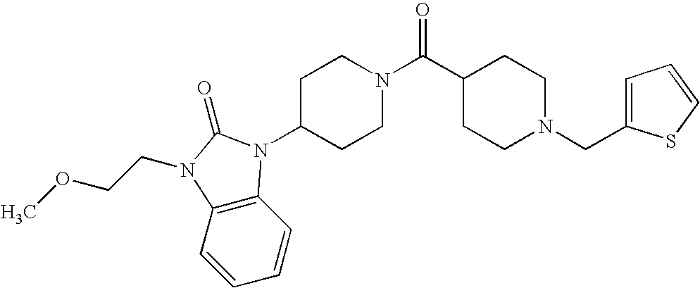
C1=CC2=C(C=C1)N(CCOC)C(=O)N2C1CCN(C(C2CCN(CC3=CC=CS3)CC2)=O)CC1
